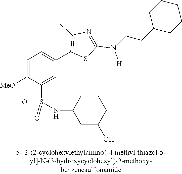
C1=C([MeO])C(S(NC2CC(O)CCC2)(=O)=O)=CC(C2=C(C)N=C(N([H])CCC3CCCCC3)S2)=C1
